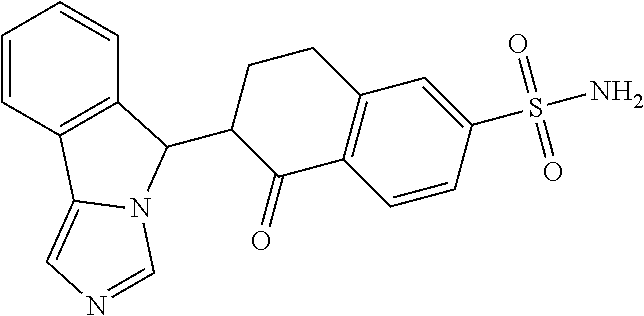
C1=CC2=C(C=C1)C(C1C(=O)C3=C(CC1)C=C(S(=O)(=O)N)C=C3)N1C2=CN=C1
